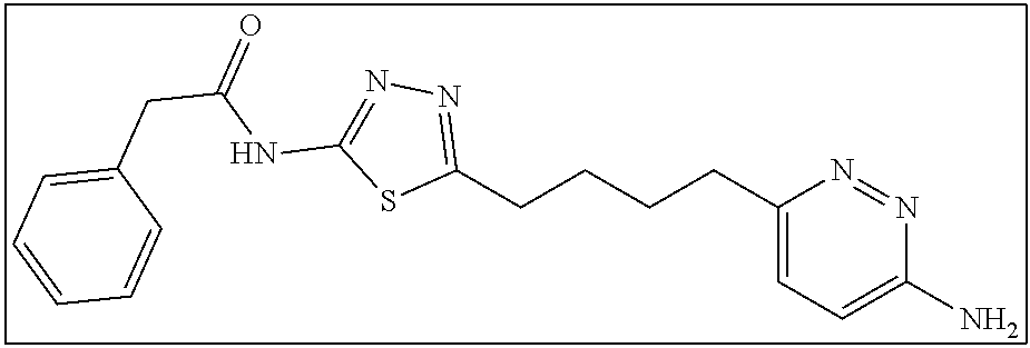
C1(CCCCC2=NN=C(NC(CC3=CC=CC=C3)=O)S2)=CC=C(N)N=N1
